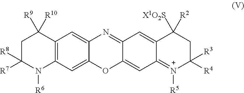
C12=C(C=C3C(=C1)N=C1C(=CC4=[N+]([R5])C([R4])([R3])CC([X1O2S])([R2])C4=C1)O3)N([R6])C([R7])([R8])CC2([R9])[R10]
